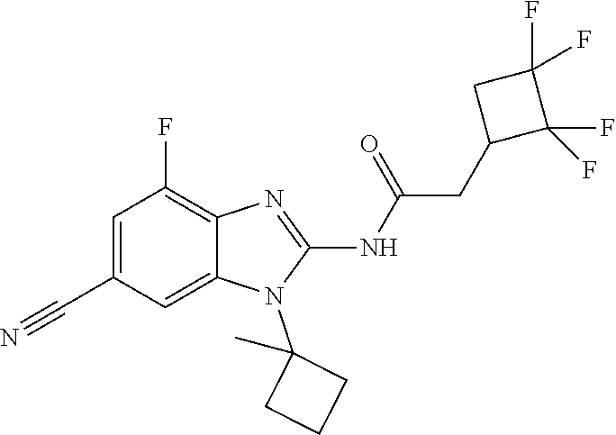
C1=C(C#N)C=C2C(=C1F)N=C(NC(=O)CC1C(F)(F)C(F)(F)C1)N2C1(C)CCC1
